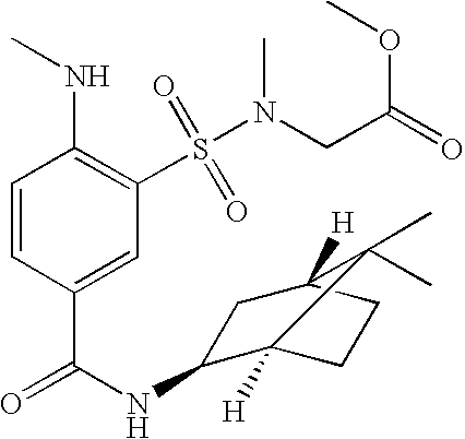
C1=CC(C(=O)NC2C3([H])CCC([H])(C2)C3(C)C)=CC(S(N(CC(OC)=O)C)(=O)=O)=C1NC
